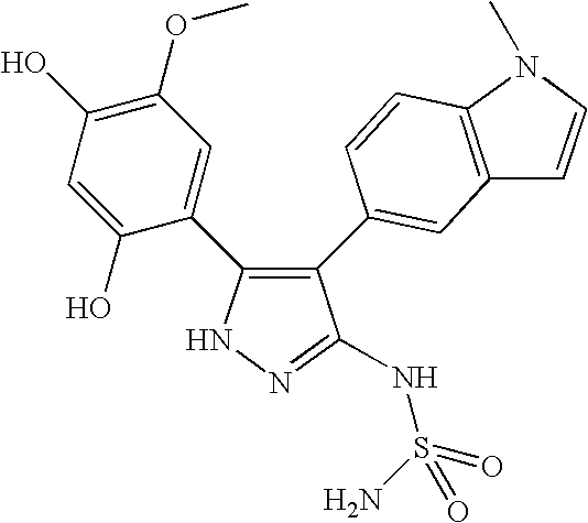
N1N=C(NS(=O)(N)=O)C(C2=CC3=C(C=C2)N(C)C=C3)=C1C1=CC(OC)=C(O)C=C1O
